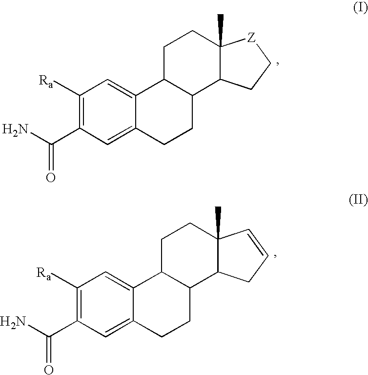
C1([Ra])=C(C(N)=O)C=C2C(=C1)C1C(CC2)C2C(C)(CC1)[Z]CC2.C1([Ra])=C(C(N)=O)C=C2C(=C1)C1C(CC2)C2C(C)(CC1)C=CC2
